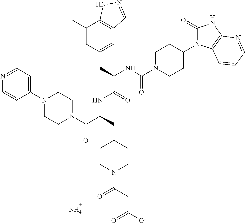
N1=CC=C(N2CCN(C(C(CC3CCN(C(CC(=O)[O-])=O)CC3)NC(C(CC3=CC4=C(C(C)=C3)NN=C4)NC(N3CCC(N4C(=O)NC5=C4C=CC=N5)CC3)=O)=O)=O)CC2)C=C1.N
